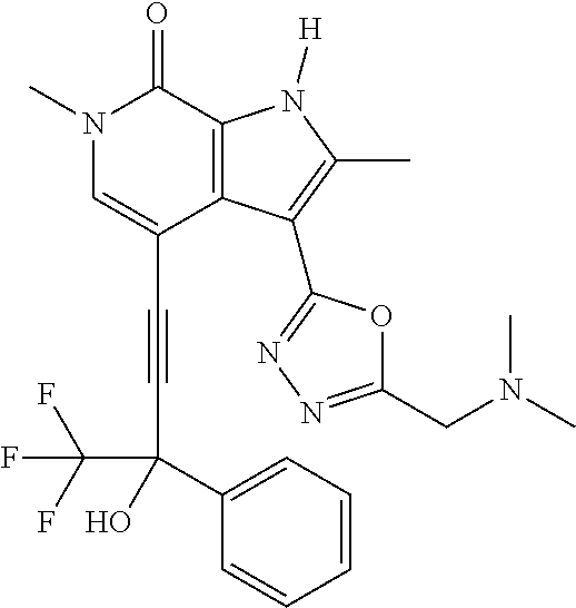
C(C1=CN(C)C(=O)C2=C1C(C1=NN=C(CN(C)C)O1)=C(C)N2[H])#CC(C1=CC=CC=C1)(O)C(F)(F)F
